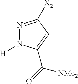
N1=C([X2])C=C(C([NMe2])=O)N1[H]
